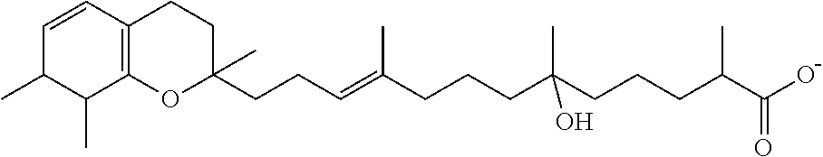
C12=C(OC(C)(CCC=C(CCCC(CCCC(C(O)=O)C)(C)O)C)CC1)C(C)C(C)C=C2
